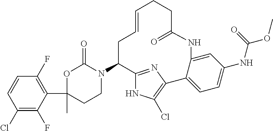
C1(F)=C(C2(C)CCN(C3C4=NC(=C(Cl)N4)C4=CC=C(NC(OC)=O)C=C4NC(=O)CCC=CC3)C(=O)O2)C(F)=C(Cl)C=C1
